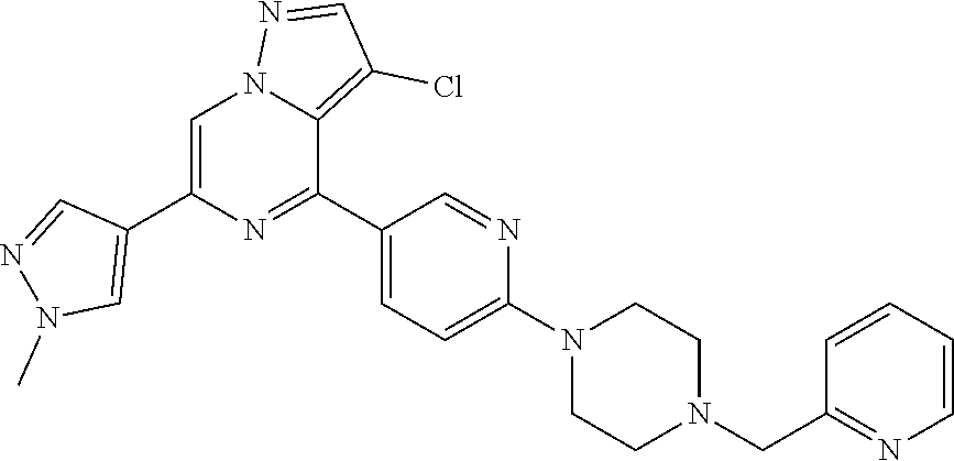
C1=C(C2=CN(C)N=C2)N=C(C2=CC=C(N3CCN(CC4=NC=CC=C4)CC3)N=C2)C2=C(Cl)C=NN12
